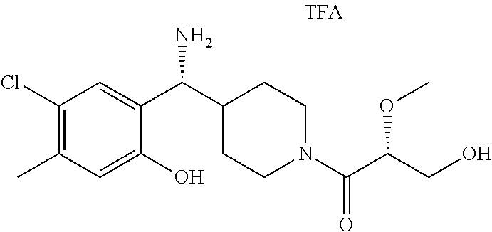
C1(Cl)=C(C)C=C(O)C(C(C2CCN(C(C(CO)OC)=O)CC2)N)=C1
